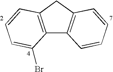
C12=C(CC3=C1C=CC=C3)C=CC=C2Br
